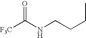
C(NCCCC)(=O)[F3C]
